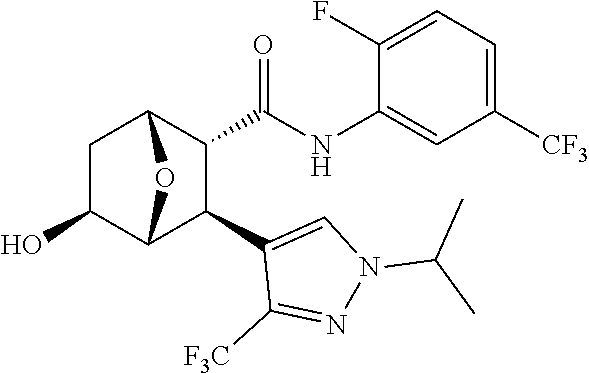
C1(O)C2C(C3=CN(C(C)C)N=C3[F3C])C(C(NC3=CC([CF3])=CC=C3F)=O)C(C1)O2
